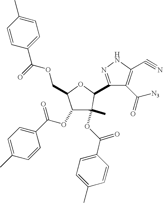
C1(OC(C2=CC=C(C)C=C2)=O)C(C)(OC(C2=CC=C(C)C=C2)=O)C(C2=NNC(C#N)=C2C([N3])=O)OC1COC(C1=CC=C(C)C=C1)=O
